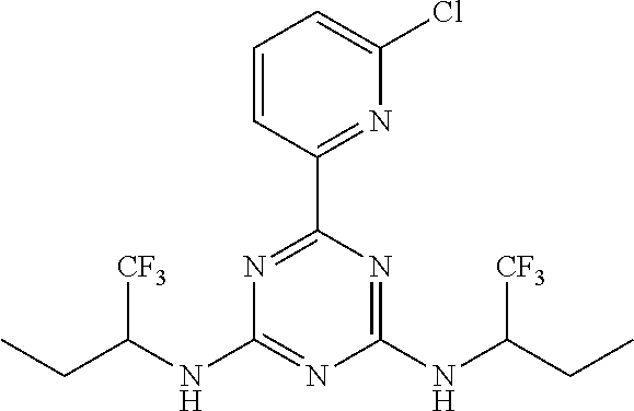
C([CF3])(NC1=NC(NC([CF3])CC)=NC(C2=NC(Cl)=CC=C2)=N1)CC
